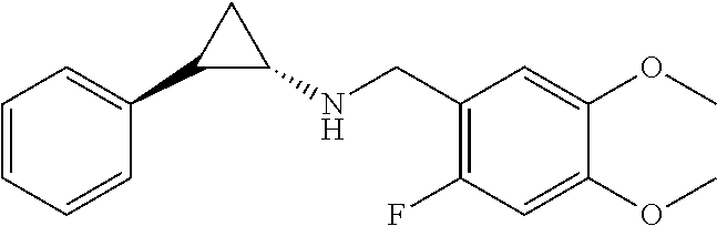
C1=CC=CC(C2C(NCC3=C(F)C=C(OC)C(OC)=C3)C2)=C1
